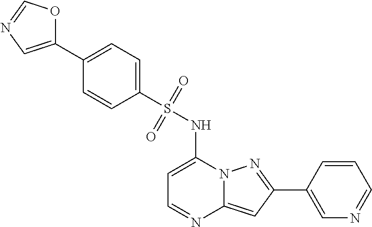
C1=C(NS(C2=CC=C(C3=CN=CO3)C=C2)(=O)=O)N2C(=CC(C3=CN=CC=C3)=N2)N=C1
